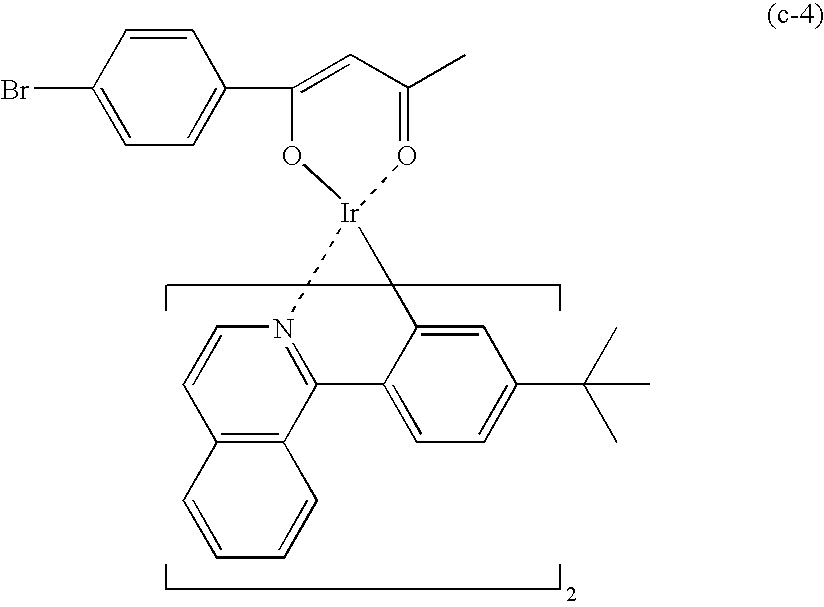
C12=C(C3=N(C=C1)[Ir]1(C4=CC(C(C)(C)C)=CC=C34)O=C(C)C=C(C3=CC=C(Br)C=C3)O1)C=CC=C2
